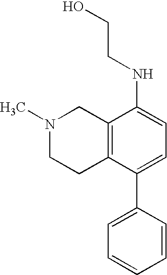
C12=C(C(C3=CC=CC=C3)=CC=C1NCCO)CCN(C)C2
